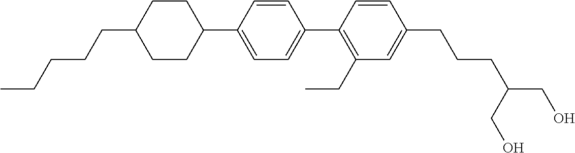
CCCCCC1CCC(C2=CC=C(C3=C(CC)C=C(CCCC(CO)CO)C=C3)C=C2)CC1
